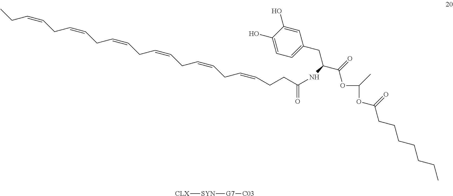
[CLX][SYN][G7][C03].C1=C(O)C(O)=CC=C1CC(C(=O)OC(C)OC(CCCCCCC)=O)NC(=O)CCC=CCC=CCC=CCC=CCC=CCC=CCC
